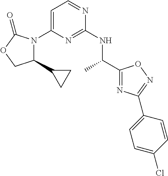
C1(C2CC2)N(C2=CC=NC(NC(C3=NC(C4=CC=C(Cl)C=C4)=NO3)C)=N2)C(=O)OC1
